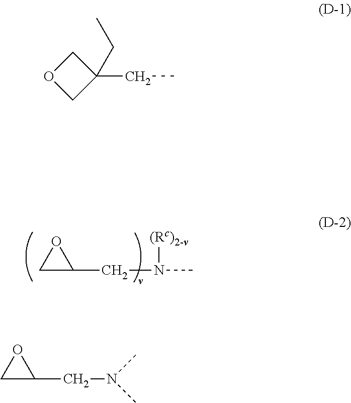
O1CC1CN([(Rc)2-v])C.C1(CC)(CC)COC1.O1CC1CN(C)C
